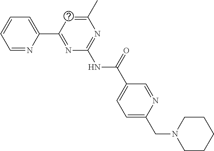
C1=NC(C2=NC(NC(C3=CC=C(CN4CCCCC4)N=C3)=O)=NC(C)=C2)=CC=C1
